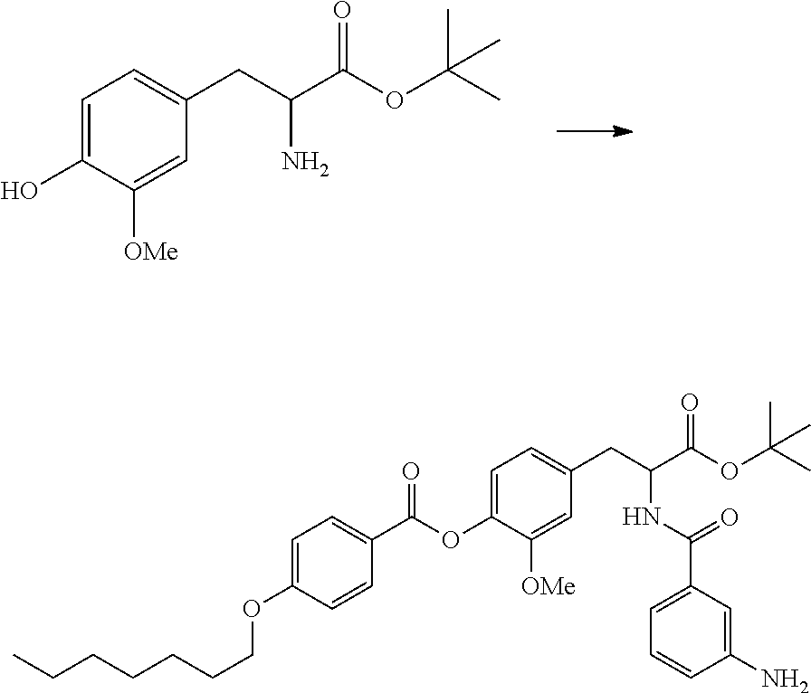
OC1=CC=C(CC(C(OC(C)(C)C)=O)N)C=C1[OMe].CCCCCCCOC1=CC=C(C(OC2=CC=C(CC(C(OC(C)(C)C)=O)NC(=O)C3=CC=CC(N)=C3)C=C2[OMe])=O)C=C1
